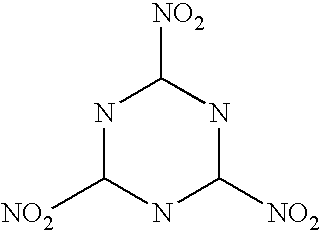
N1C([NO2])NC([NO2])NC1[NO2]
